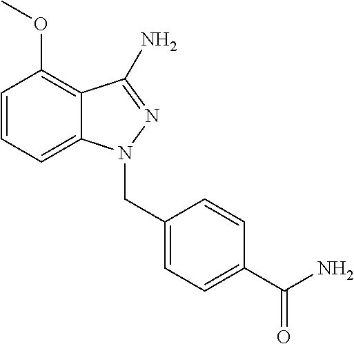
C12=C(OC)C=CC=C1N(CC1=CC=C(C(N)=O)C=C1)N=C2N
